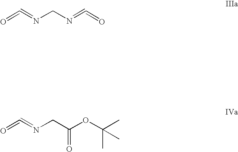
O=C=NCN=C=O.O=C=NCC(OC(C)(C)C)=O
